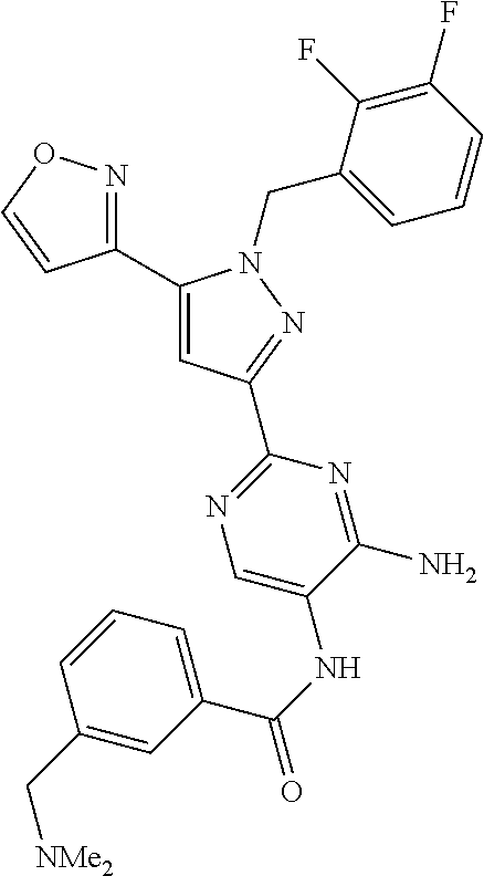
C1(C2=CC(C3=NC=C(NC(=O)C4=CC=CC(C[NMe2])=C4)C(N)=N3)=NN2CC2=CC=CC(F)=C2F)=NOC=C1
